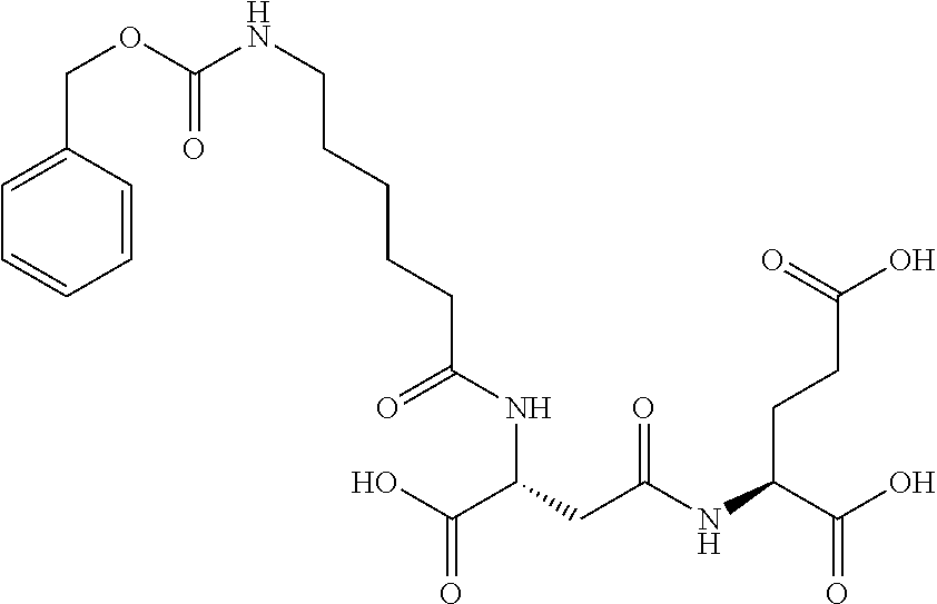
C1=C(COC(=O)NCCCCCC(=O)NC(C(=O)O)CC(NC(C(O)=O)CCC(O)=O)=O)C=CC=C1
